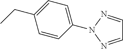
C1=CC(N2N=CC=N2)=CC=C1CC
